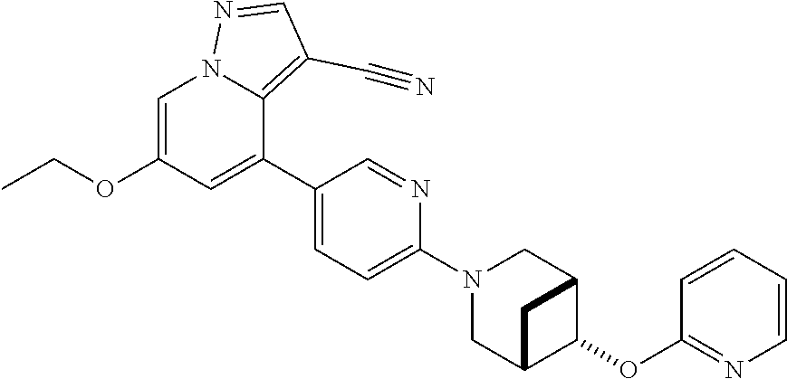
C1=C(OCC)C=C(C2=CC=C(N3CC4C(OC5=NC=CC=C5)C(C3)C4)N=C2)C2=C(C#N)C=NN12
